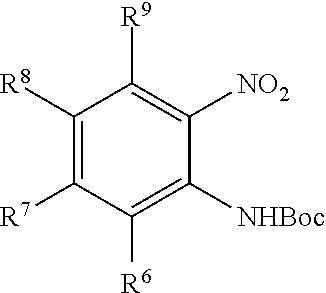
C1([R8])=C([R7])C([R6])=C([NHBoc])C([NO2])=C1[R9]
